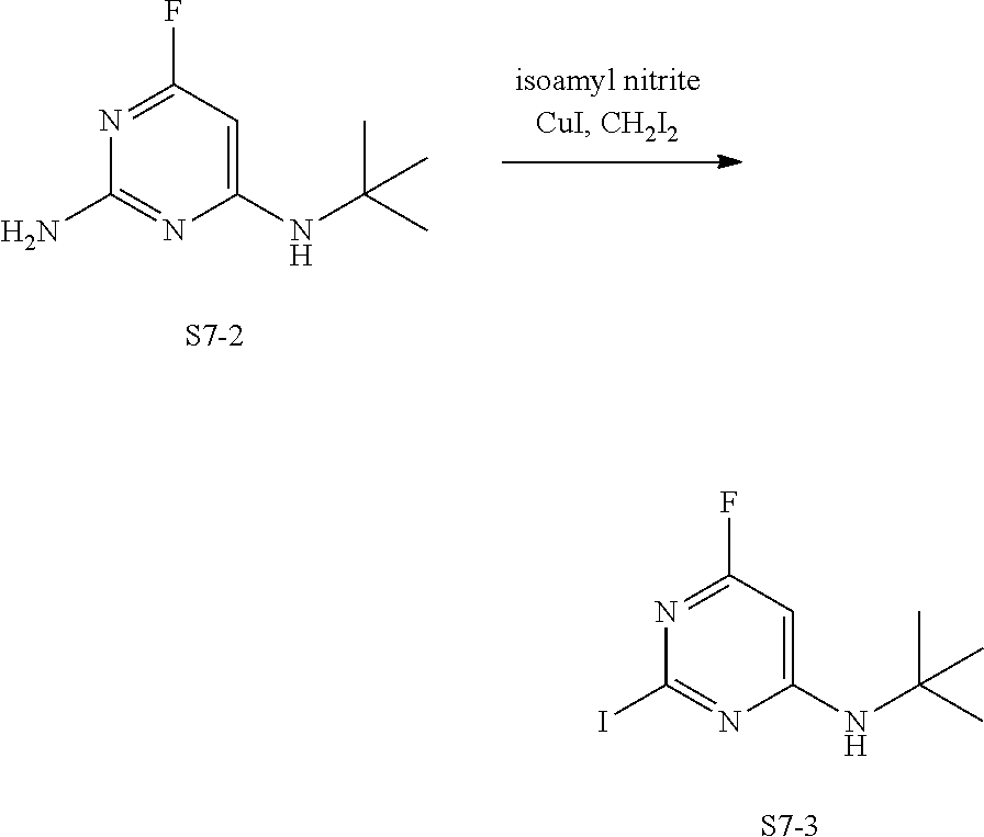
C1(NC(C)(C)C)=CC(F)=NC(N)=N1.[S7-2].C1(NC(C)(C)C)=CC(F)=NC(I)=N1.[S7-3]
